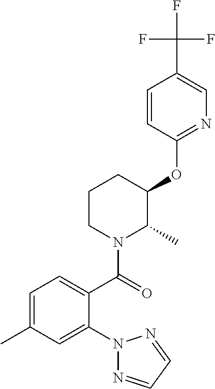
C1=C(C)C=C(N2N=CC=N2)C(C(=O)N2C(C)C(OC3=NC=C(C(F)(F)F)C=C3)CCC2)=C1
